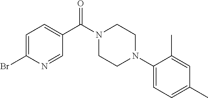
C1=C(Br)N=CC(C(N2CCN(C3=CC=C(C)C=C3C)CC2)=O)=C1
